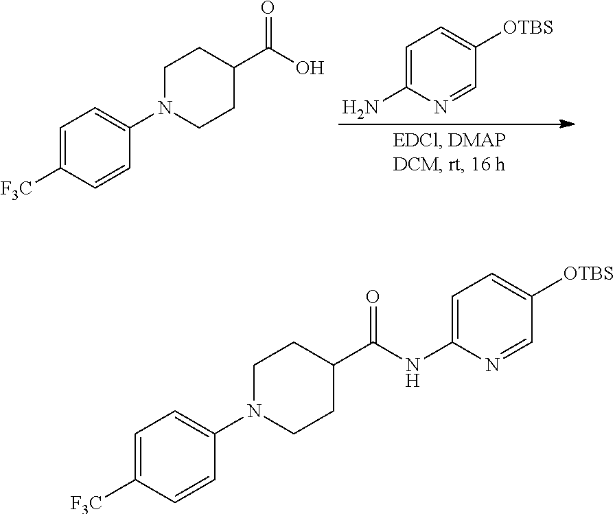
C1=C(N)N=CC([OTBS])=C1.C1=CC([F3C])=CC=C1N1CCC(C(O)=O)CC1.C1=CC([F3C])=CC=C1N1CCC(C(NC2=CC=C([OTBS])C=N2)=O)CC1
